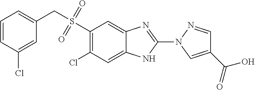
S(=O)(=O)(CC1=CC=CC(Cl)=C1)C1=C(Cl)C=C2C(=C1)N=C(N1N=CC(C(=O)O)=C1)N2
